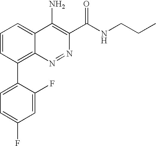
C1=C(F)C=C(F)C(C2=C3N=NC(C(NCCC)=O)=C(N)C3=CC=C2)=C1
